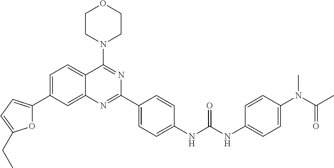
C1=C(C2=CC=C(CC)O2)C=C2C(=C1)C(N1CCOCC1)=NC(C1=CC=C(NC(NC3=CC=C(N(C(C)=O)C)C=C3)=O)C=C1)=N2
